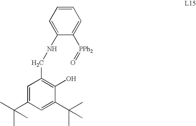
C1=CC=C(NCC2=C(O)C(C(C)(C)C)=CC(C(C)(C)C)=C2)C([PPh2]=O)=C1
